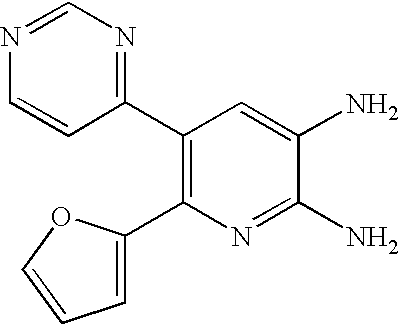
N1=CN=C(C2=C(C3=CC=CO3)N=C(N)C(N)=C2)C=C1
